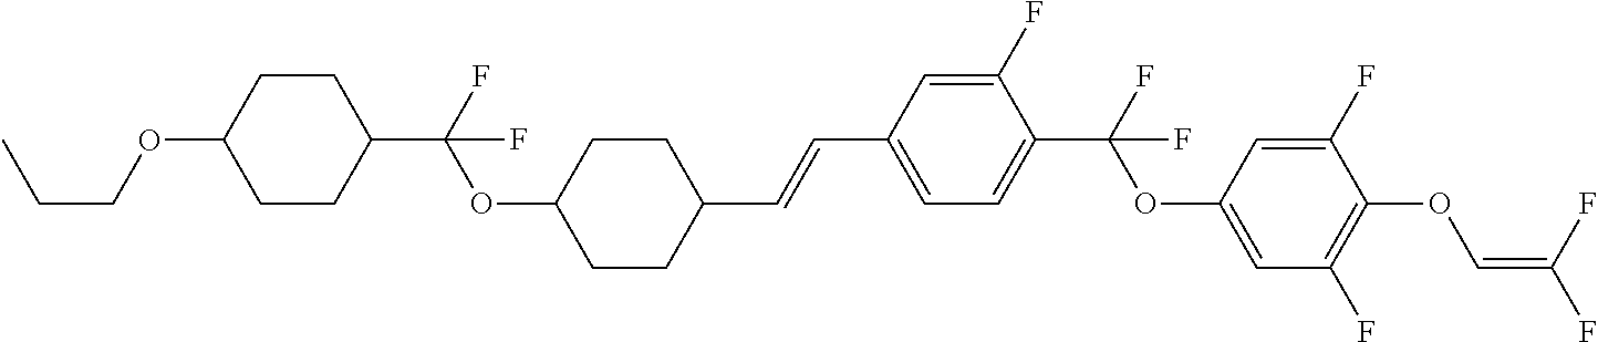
C1CC(C(F)(OC2CCC(C=CC3=CC=C(C(F)(OC4=CC(F)=C(OC=C(F)F)C(F)=C4)F)C(F)=C3)CC2)F)CCC1OCCC
